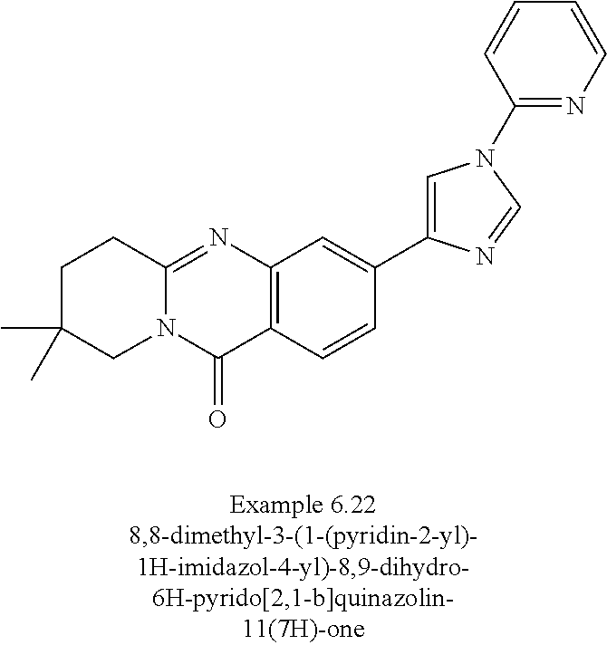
N12C(=NC3=C(C1=O)C=CC(C1=CN(C4=NC=CC=C4)C=N1)=C3)CCC(C)(C)C2
